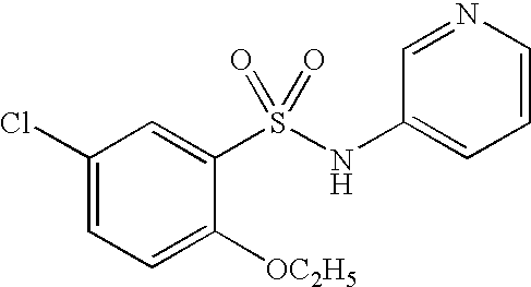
C1=CN=CC(NS(C2=CC(Cl)=CC=C2[OC2H5])(=O)=O)=C1
